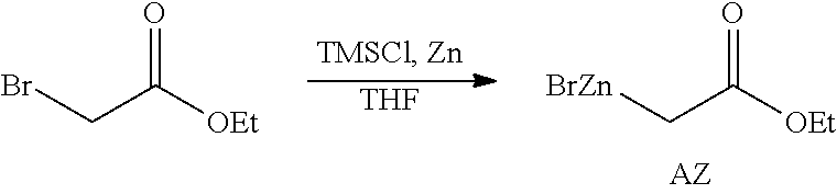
O=C([OEt])C[BrZn].[THF].O=C([OEt])CBr
